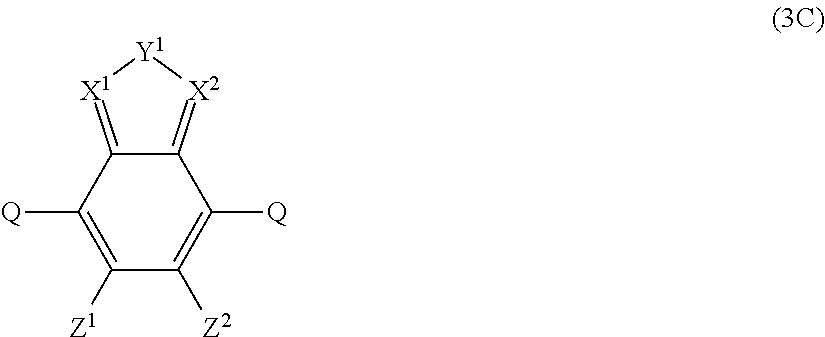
C1([Z1])=C([Q])C2=[X1][Y1][X2]=C2C([Q])=C1[Z2]
